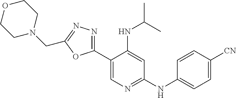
C1(C2=CN=C(NC3=CC=C([CN])C=C3)C=C2NC(C)C)=NN=C(CN2CCOCC2)O1
